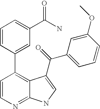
C1=CN=C2C(=C1C1=CC(C(N)=O)=CC=C1)C(C(=O)C1=CC=CC(OC)=C1)=CN2
